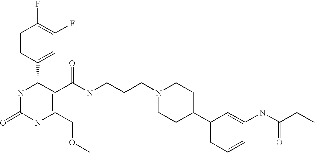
C1(F)=C(F)C=C(C2NC(=O)NC(COC)=C2C(=O)NCCCN2CCC(C3=CC=CC(NC(CC)=O)=C3)CC2)C=C1
